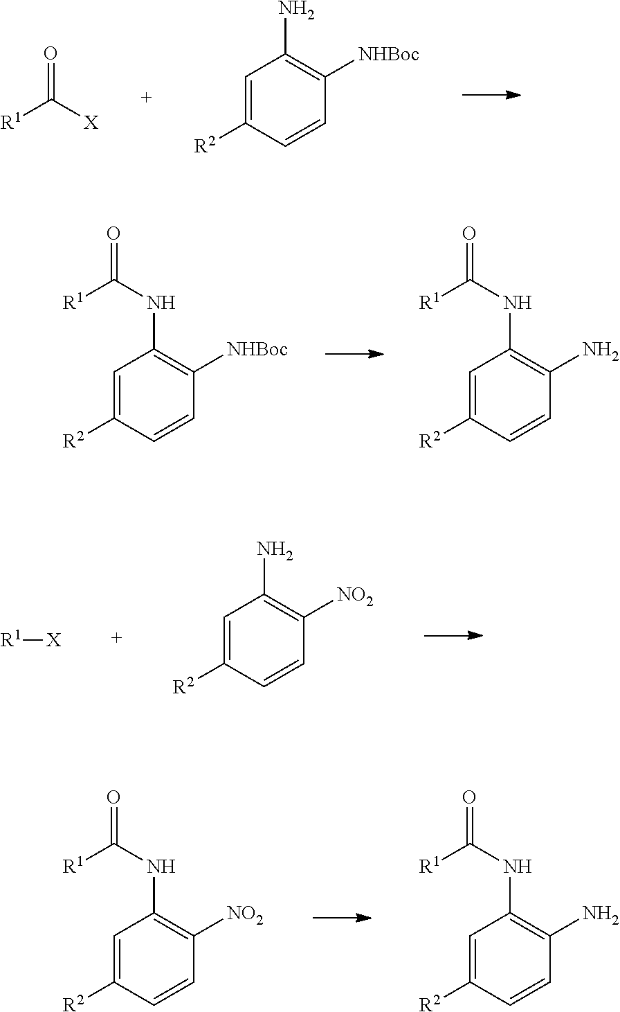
[R1]C([X])=O.C1=C([R2])C=CC([NHBoc])=C1N.C1=C([R2])C=CC([NHBoc])=C1NC(=O)[R1].C1=C([R2])C=CC(N)=C1NC(=O)[R1].[R1][X].C1=C([R2])C=CC([NO2])=C1N.C1=C([R2])C=CC([NO2])=C1NC(=O)[R1].C1=C([R2])C=CC(N)=C1NC(=O)[R1]
